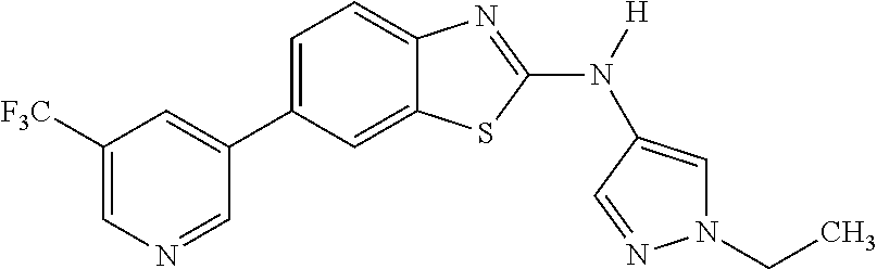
C1([F3C])=CN=CC(C2=CC=C3C(=C2)SC(N([H])C2=CN(CC)N=C2)=N3)=C1
